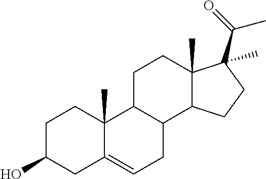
OC1CC2=CCC3C(C2(C)CC1)CCC1(C)C3CCC1(C(C)=O)C
